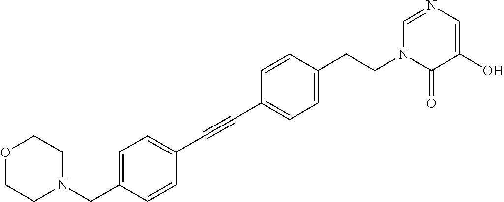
C(C1=CC=C(CCN2C(=O)C(O)=CN=C2)C=C1)#CC1=CC=C(CN2CCOCC2)C=C1
